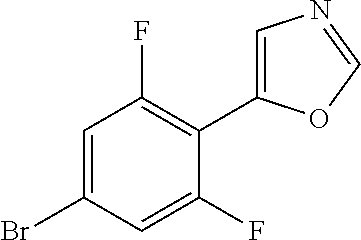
C1=C(Br)C=C(F)C(C2=CN=CO2)=C1F
